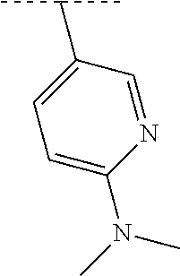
C1=NC(N(C)C)=CC=C1C(C)C
